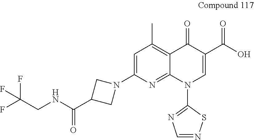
C1=C(N2CC(C(NCC(F)(F)F)=O)C2)N=C2C(=C1C)C(=O)C(C(O)=O)=CN2C1=NC=NS1
